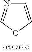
O1C=CN=C1
